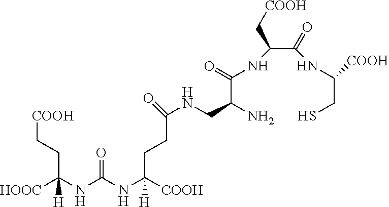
N(C(NC([COOH])(CCC(NCC(C(=O)NC(C(NC(CS)[COOH])=O)C[COOH])N)=O)[H])=O)C([HOOC])(CC[COOH])[H]
